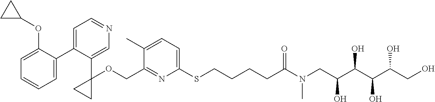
N1=C(COC2(C3=CN=CC=C3C3=CC=CC=C3OC3CC3)CC2)C(C)=CC=C1SCCCCC(N(CC(C(C(C(O)CO)O)O)O)C)=O
